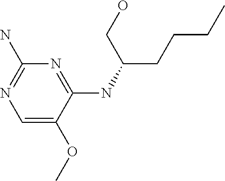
C1=C(OC)C(NC(CCCC)CO)=NC(N)=N1
